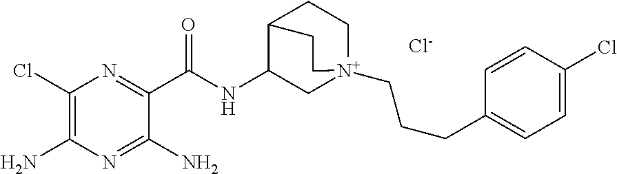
[Cl-].C1(Cl)=C(N)N=C(N)C(C(NC2C[N+]3(CCCC4=CC=C(Cl)C=C4)CCC2CC3)=O)=N1
